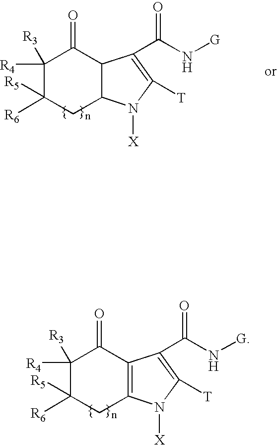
C12=C(N([X])C([T])=C1C(=O)N[G])CC([R5])([R6])C([R4])([R3])C2=O.C12C(N([X])C([T])=C1C(=O)N[G])CC([R5])([R6])C([R4])([R3])C2=O
